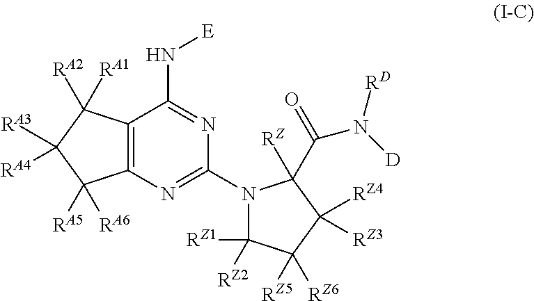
C12=C(N=C(N3C([RZ1])([RZ2])C([RZ5])([RZ6])C([RZ4])([RZ3])C3([RZ])C(=O)N([D])[RD])N=C1N[E])C([RA5])([RA6])C([RA3])([RA4])C2([RA2])[RA1]
